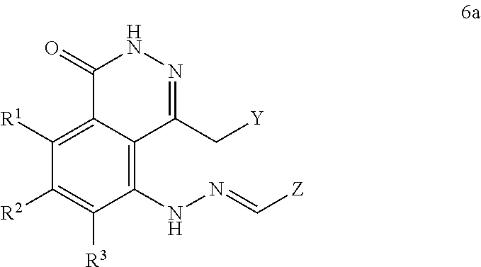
C1(NN=C[Z])=C2C(=C([R1])C([R2])=C1[R3])C(=O)NN=C2C[Y]
